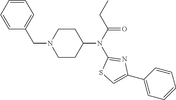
C1=CC=C(CN2CCC(N(C3=NC(C4=CC=CC=C4)=CS3)C(CC)=O)CC2)C=C1
